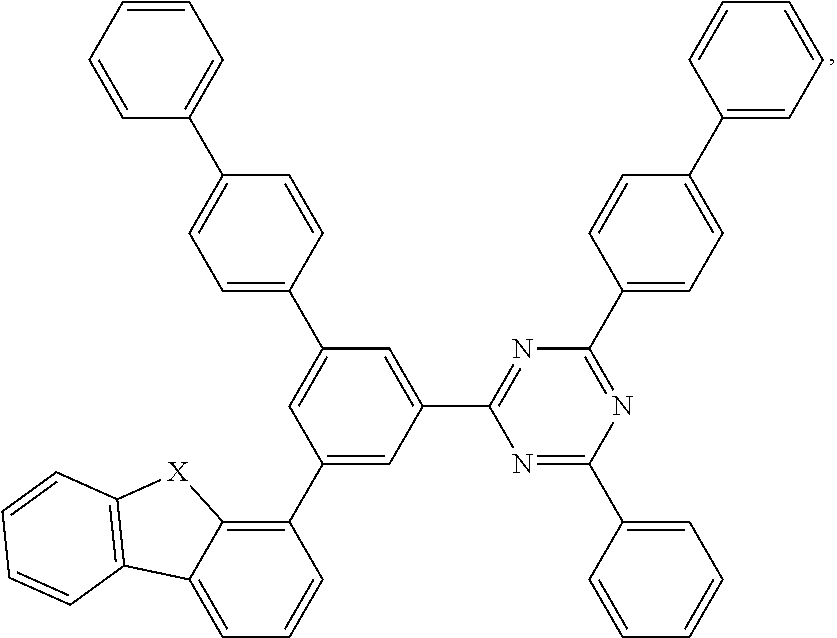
C1(C2=C3C(=CC=C2)C2=C([X]3)C=CC=C2)=CC(C2=NC(C3=CC=C(C4=CC=CC=C4)C=C3)=NC(C3=CC=CC=C3)=N2)=CC(C2=CC=C(C3=CC=CC=C3)C=C2)=C1
